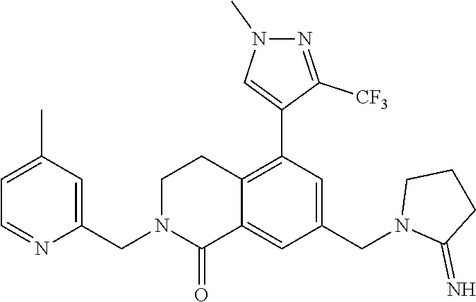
C1N(CC2=CC(C)=CC=N2)C(=O)C2=CC(CN3C(=N)CCC3)=CC(C3=CN(C)N=C3[CF3])=C2C1
